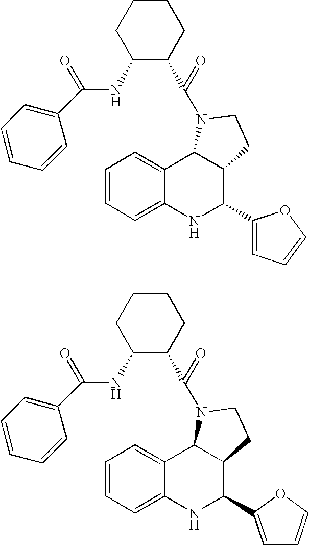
C1=CC=C2C(=C1)C1C(C(C3=CC=CO3)N2)CCN1C(C1CCCCC1NC(C1=CC=CC=C1)=O)=O.C1=CC=C2C(=C1)C1C(C(C3=CC=CO3)N2)CCN1C(C1CCCCC1NC(C1=CC=CC=C1)=O)=O
